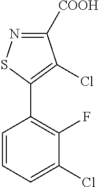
C1=CC=C(Cl)C(F)=C1C1=C(Cl)C([COOH])=NS1
